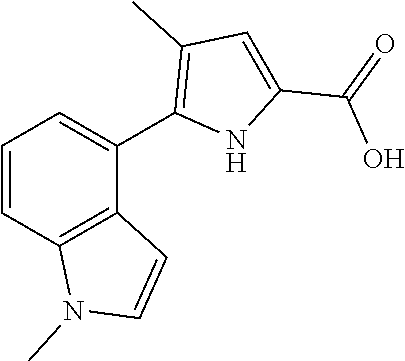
C1=CC2=C(C(C3=C(C)C=C(C(=O)O)N3)=C1)C=CN2C
